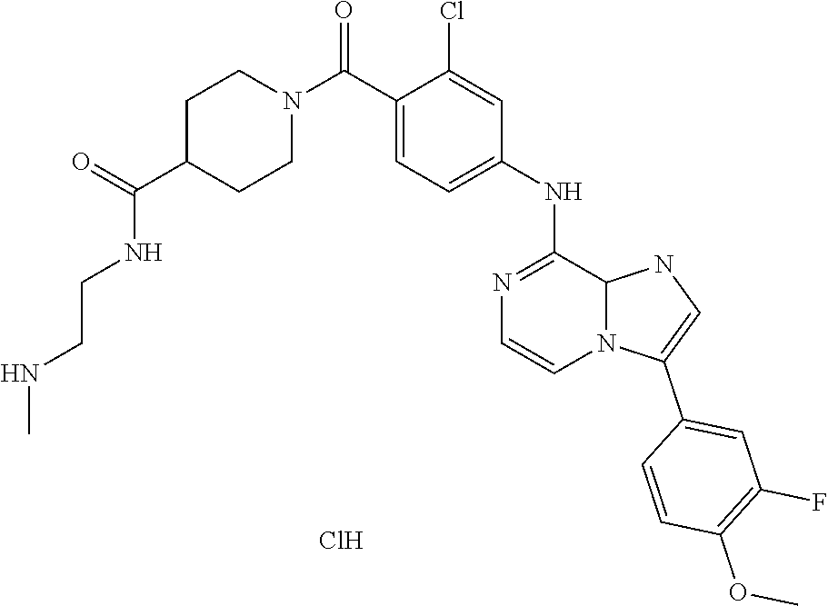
C1=CN=C(NC2=CC=C(C(N3CCC(C(NCCNC)=O)CC3)=O)C(Cl)=C2)C2N1C(C1=CC(F)=C(OC)C=C1)=CN2.Cl
